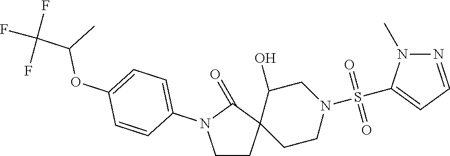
C1CC2(C(=O)N1C1=CC=C(OC(C(F)(F)F)C)C=C1)CCN(S(=O)(=O)C1=CC=NN1C)CC2O
